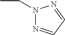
CCN1N=CC=N1
